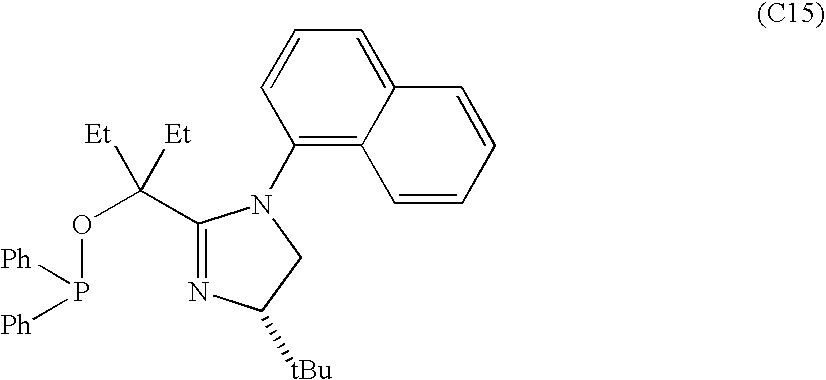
C1(C(OP([Ph])[Ph])([Et])[Et])=NC([tBu])CN1C1=C2C(=CC=C1)C=CC=C2
